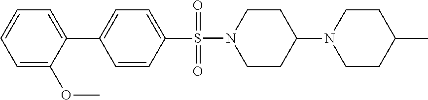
C1=C(C2=CC=CC=C2OC)C=CC(S(N2CCC(N3CCC(C)CC3)CC2)(=O)=O)=C1
